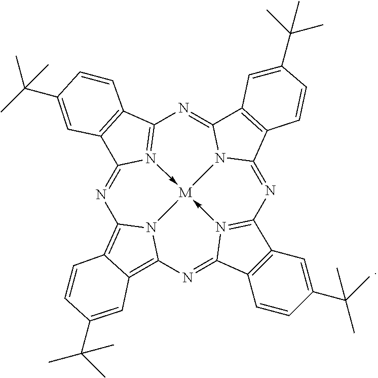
N1=C2N3->[M]45-N6=C(N=C7N4C(=NC=3C3=C2C=C(C(C)(C)C)C=C3)C2=C7C=CC(C(C)(C)C)=C2)C2=C(C6=NC3=C4C(=C1N35)C=CC(C(C)(C)C)=C4)C=CC(C(C)(C)C)=C2
